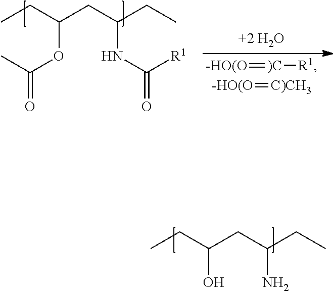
CCC(CC(CC)NC(=O)[R1])OC(=O)C.[+2 H2O].[-HO(O]=[)C][R1].[-HO(O]=[C)CH3].CCC(CC(CC)N)O
